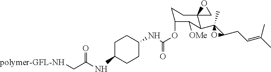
C1C(OC(NC2CCC(NC(C[polymer-GFL-NH])=O)CC2)=O)C([OMe])C(C2(C)C(CC=C(C)C)O2)C2(C1)CO2
